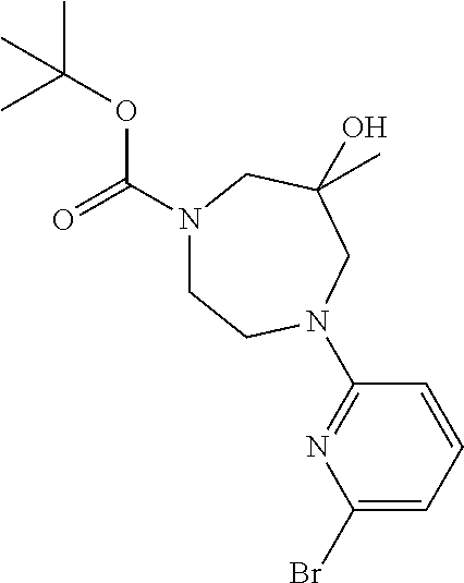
N1(C(=O)OC(C)(C)C)CCN(C2=NC(Br)=CC=C2)CC(C)(O)C1
